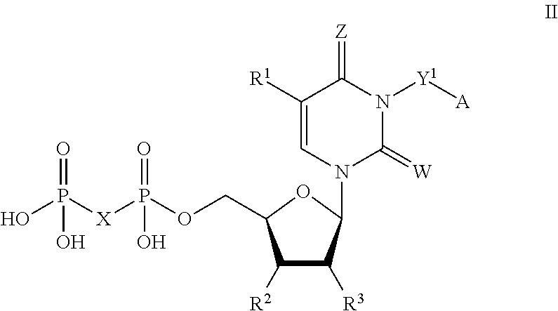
C1([R2])C([R3])C(N2C(=[W])N([Y1][A])C(=[Z])C([R1])=C2)OC1COP([X]P(O)(=O)O)(=O)O
